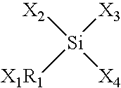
[X2][Si]([X4])([X3])[X1R1]
